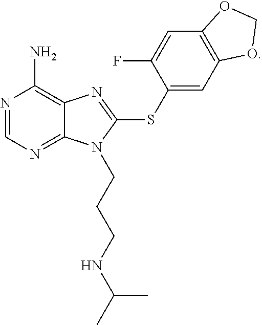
N1=CN=C2C(=C1N)N=C(SC1=CC3=C(C=C1F)OCO3)N2CCCNC(C)C
